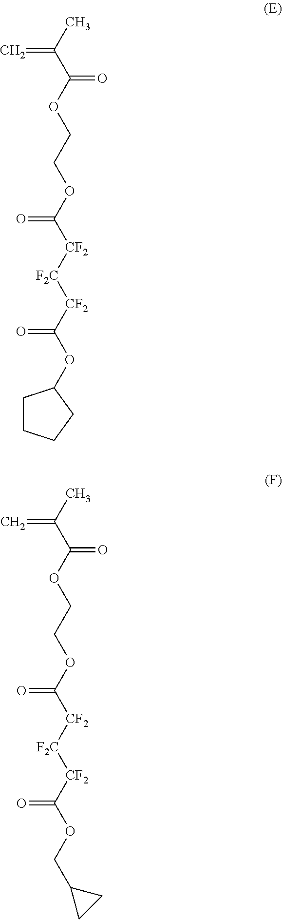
CC(C(OCCOC([CF2][F2C][CF2]C(OC1CCCC1)=O)=O)=O)=C.CC(C(OCCOC([CF2][F2C][CF2]C(OCC1CC1)=O)=O)=O)=C
